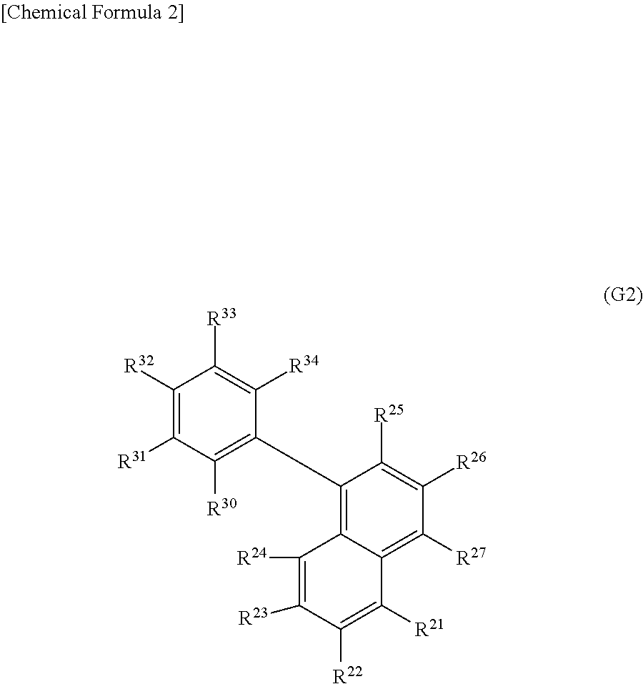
C12=C(C3=C([R30])C([R31])=C([R32])C([R33])=C3[R34])C([R25])=C([R26])C([R27])=C1C([R21])=C([R22])C([R23])=C2[R24]
